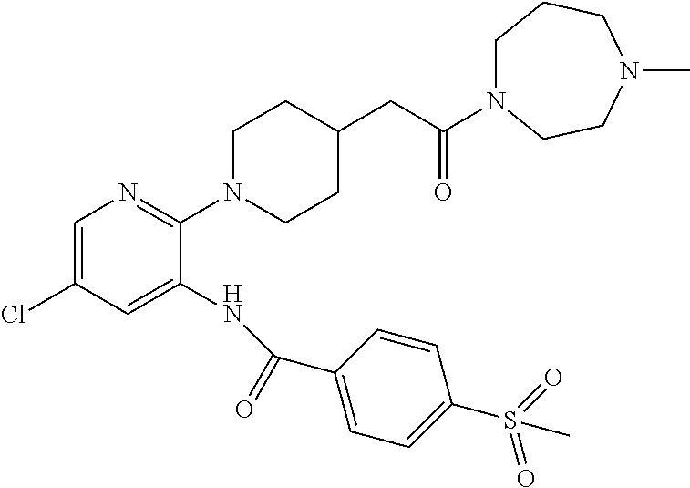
C1=C(Cl)C=C(NC(C2=CC=C(S(=O)(=O)C)C=C2)=O)C(N2CCC(CC(=O)N3CCCN(C)CC3)CC2)=N1
